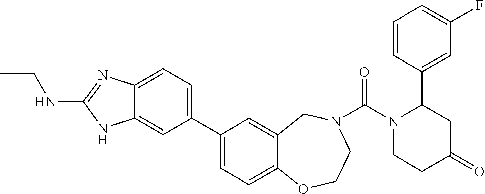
C12=CC=C(C3=CC=C4C(=C3)CN(C(N3CCC(=O)CC3C3=CC(F)=CC=C3)=O)CCO4)C=C1NC(NCC)=N2
